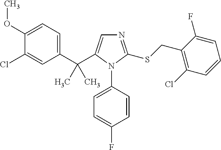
C1(C(C2=CN=C(SCC3=C(Cl)C=CC=C3F)N2C2=CC=C(F)C=C2)(C)C)=CC=C(OC)C(Cl)=C1
